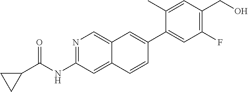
N1=C(NC(C2CC2)=O)C=C2C(=C1)C=C(C1=CC(F)=C(CO)C=C1C)C=C2
